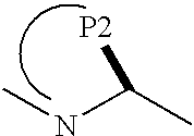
CNC(C)[P2]
